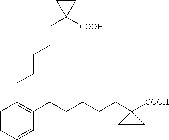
C1=CC=CC(CCCCCC2([COOH])CC2)=C1CCCCCC1([COOH])CC1
